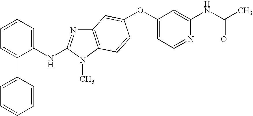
O(C1=CC=NC(NC(C)=O)=C1)C1=CC2=C(N(C)C(NC3=CC=CC=C3C3=CC=CC=C3)=N2)C=C1
